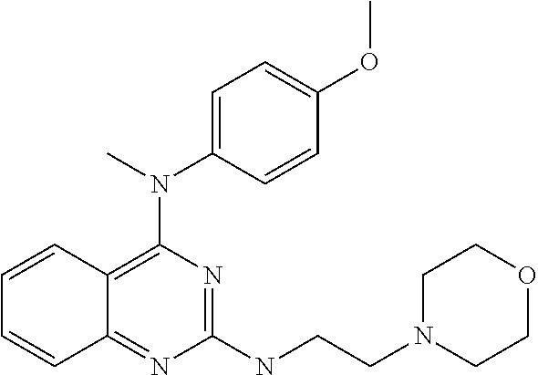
C1(NCCN2CCOCC2)=NC(N(C)C2=CC=C(OC)C=C2)=C2C(=N1)C=CC=C2
